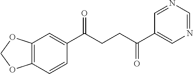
C1(C(CCC(C2=CN=CN=C2)=O)=O)=CC2=C(C=C1)OCO2
